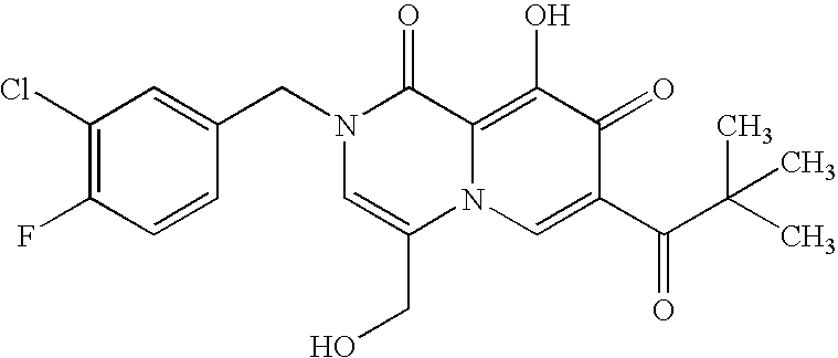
C1(Cl)=C(F)C=CC(CN2C=C(CO)N3C(=C(O)C(=O)C(C(C(C)(C)C)=O)=C3)C2=O)=C1
